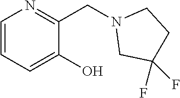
C1=CC=C(O)C(CN2CC(F)(F)CC2)=N1
